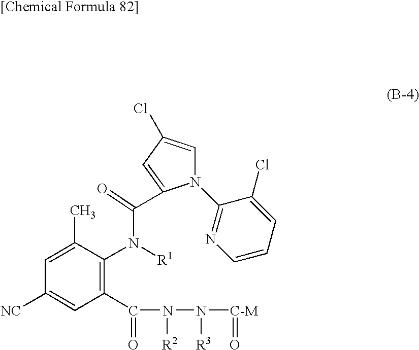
N1(C2=NC=CC=C2Cl)C=C(Cl)C=C1C(=O)N([R1])C1=C(C(=O)N([R2])N([R3])[C-M]=O)C=C([NC])C=C1C
